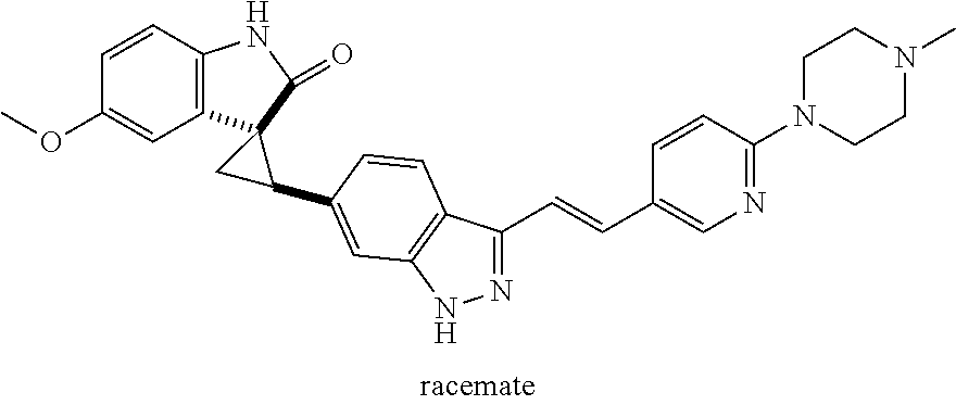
C1=CC2=C(C=C1OC)C1(C(=O)N2)CC1C1=CC2=C(C(C=CC3=CN=C(N4CCN(C)CC4)C=C3)=NN2)C=C1
